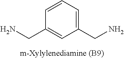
C1=CC=C(CN)C=C1CN
